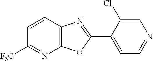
C12=C(C=CC([F3C])=N1)N=C(C1=CC=NC=C1Cl)O2
